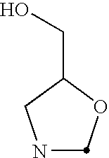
N1CC(CO)OC1
